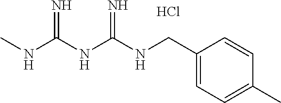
C(C1=CC=C(C)C=C1)NC(NC(NC)=N)=N.Cl
